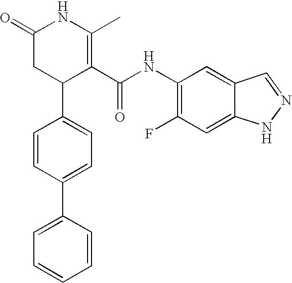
C1=CC(C2=CC=CC=C2)=CC=C1C1C(C(NC2=C(F)C=C3C(=C2)C=NN3)=O)=C(C)NC(=O)C1
